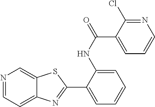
N1=CC=C2C(=C1)SC(C1=CC=CC=C1NC(C1=CC=CN=C1Cl)=O)=N2
